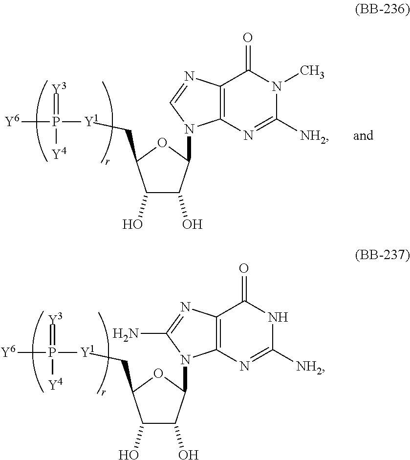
C1(O)C(O)C(N2C3=C(N=C2N)C(=O)NC([NH2])=N3)OC1C[Y1]P(=[Y3])([Y4])[Y6].C1(O)C(O)C(N2C3=C(N=C2)C(=O)N(C)C([NH2])=N3)OC1C[Y1]P(=[Y3])([Y4])[Y6]
